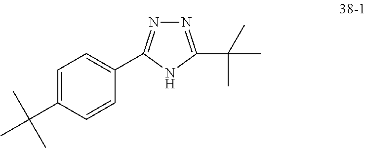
N1=C(C(C)(C)C)NC(C2=CC=C(C(C)(C)C)C=C2)=N1
